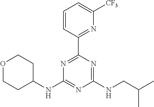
N1=C(C2=NC([CF3])=CC=C2)N=C(NCC(C)C)N=C1NC1CCOCC1
